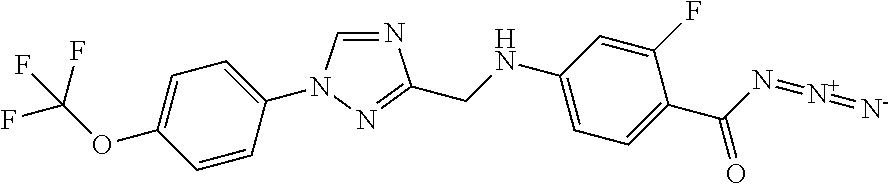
C1=C(OC(F)(F)F)C=CC(N2C=NC(CNC3=CC=C(C(=O)N=[N+]=[N-])C(F)=C3)=N2)=C1
